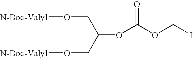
C(OC(OCI)=O)(CO[N-Boc-Valyl])CO[N-Boc-Valyl]
